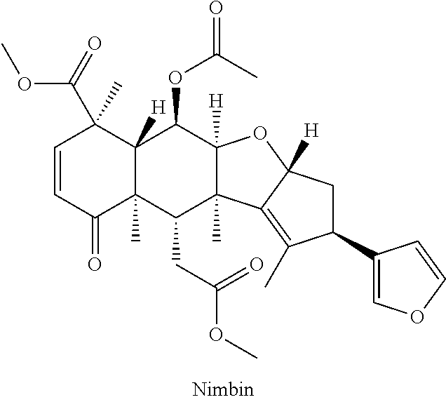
C1=CC(=O)C2(C)C([H])(C1(C(=O)OC)C)C(OC(=O)C)C1([H])C(C)(C2CC(OC)=O)C2=C(C)C(C3=COC=C3)CC2([H])O1
